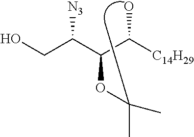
C(C(C(C([C14H29])O)OC(C)(C)C)[N3])O
